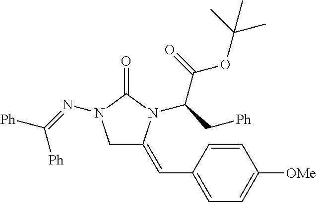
C1C(=CC2=CC=C([OMe])C=C2)N(C(C[Ph])C(OC(C)(C)C)=O)C(=O)N1N=C([Ph])[Ph]
